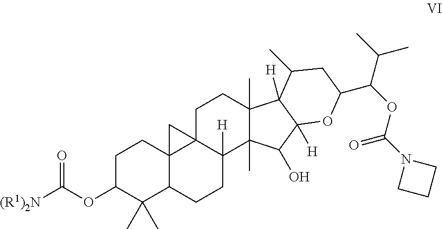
C1C(OC([(R1)2N])=O)C(C)(C)C2C3(C1)C1(C([H])(CC2)C2(C)C(C)(CC1)C1([H])C([H])(C2O)OC(C(OC(=O)N2CCC2)C(C)C)CC1C)C3
